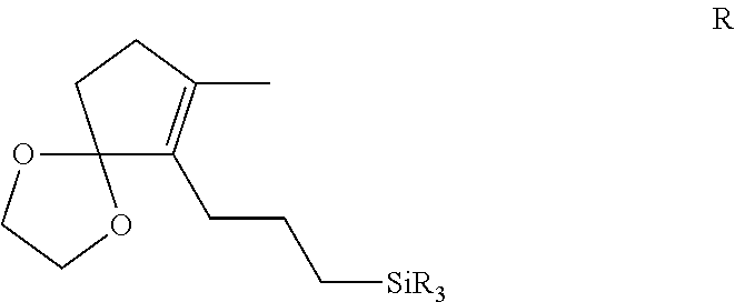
C12(OCCO1)C(CCC[SiR3])=C(C)CC2
